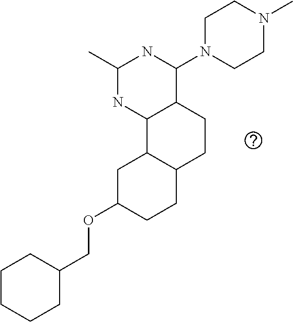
C1CC2C(CC1OCC1CCCCC1)C1C(CC2)C(N2CCN(C)CC2)NC(C)N1
